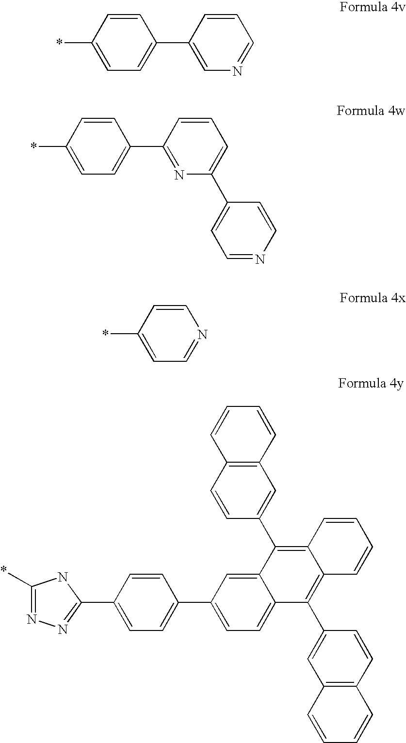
C1(*)=CC=C(C2=CN=CC=C2)C=C1.C1(*)=CC=C(C2=NC(C3=CC=NC=C3)=CC=C2)C=C1.C1(*)=CC=NC=C1.C1(*)=NN=C(C2=CC=C(C3=CC=C4C(=C3)C(C3=CC5=C(C=C3)C=CC=C5)=C3C(=C4C4=CC5=C(C=C4)C=CC=C5)C=CC=C3)C=C2)N1
